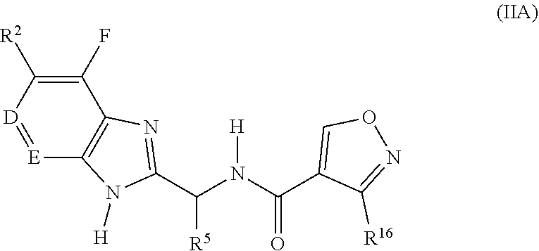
C1(F)=C([R2])[D]=[E]C2=C1N=C(C(N(C(C1=CON=C1[R16])=O)[H])[R5])N2[H]
